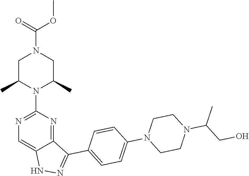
C1CN(C2=CC=C(C3=NNC4=CN=C(N5C(C)CN(C(=O)OC)CC5C)N=C34)C=C2)CCN1C(C)CO
